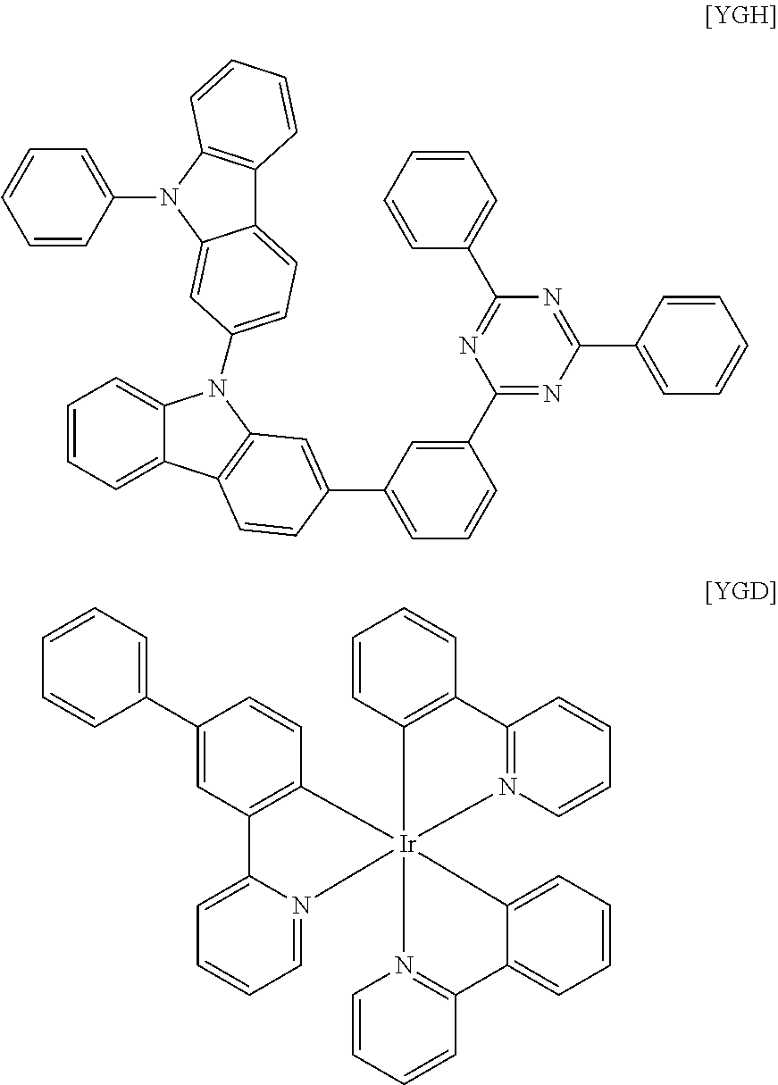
C1=CC=C2C(=C1)N(C1=CC=C3C4=C(N(C5=CC=CC=C5)C3=C1)C=CC=C4)C1=C2C=CC(C2=CC=CC(C3=NC(C4=CC=CC=C4)=NC(C4=CC=CC=C4)=N3)=C2)=C1.C1=CC2=N(C=C1)[Ir]13(C4=CC=CC=C4C4=N1C=CC=C4)(C1=C2C=CC=C1)N1=CC=CC=C1C1=C3C=CC(C2=CC=CC=C2)=C1
